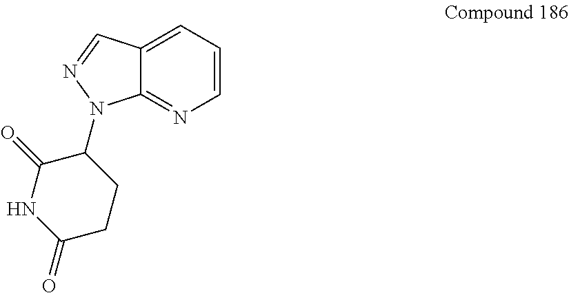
C12=NC=CC=C1C=NN2C1C(=O)NC(=O)CC1
